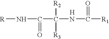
[R]NC(C(NC([R1])=O)([R3])[R2])=O.[H]
